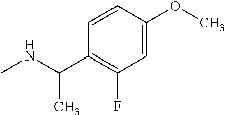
N(C)C(C)C1=C(F)C=C(OC)C=C1
